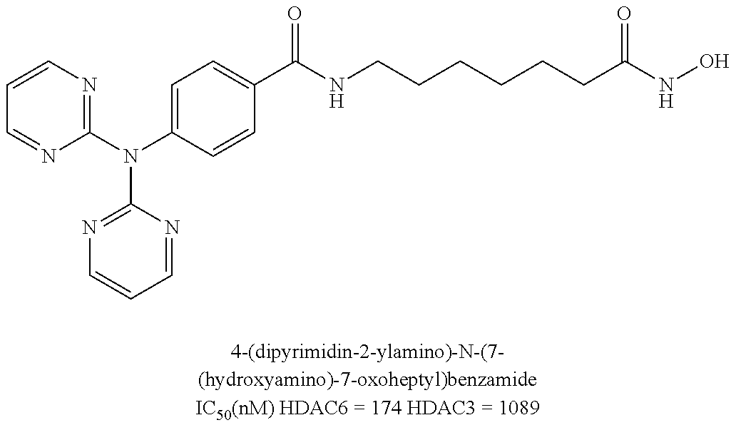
C1=CN=C(N(C2=CC=C(C(NCCCCCCC(NO)=O)=O)C=C2)C2=NC=CC=N2)N=C1
